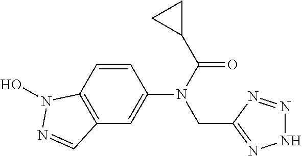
N1N=NC(CN(C2=CC3=C(C=C2)N(O)N=C3)C(C2CC2)=O)=N1
